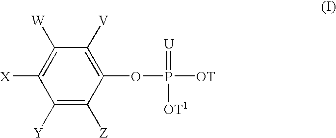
C1([Y])=C([Z])C(OP([OT])(=[U])[OT1])=C([V])C([W])=C1[X]
